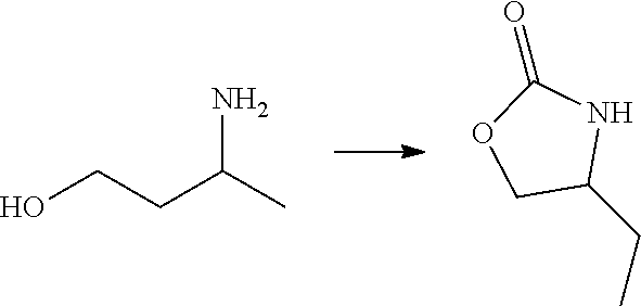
OCCC(C)N.C1C(CC)NC(=O)O1
